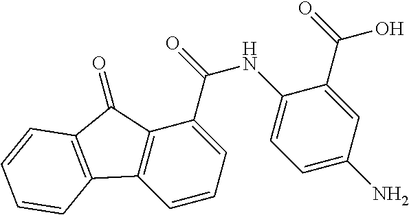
C1=CC=C(C(NC2=CC=C(N)C=C2C(O)=O)=O)C2=C1C1=C(C2=O)C=CC=C1
